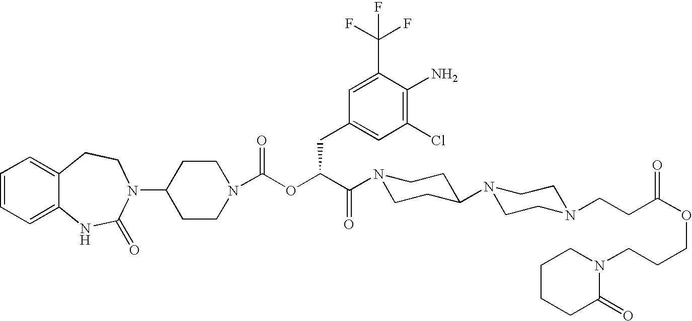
C1=CC=C2C(=C1)CCN(C1CCN(C(OC(C(N3CCC(N4CCN(CCC(OCCCN5CCCCC5=O)=O)CC4)CC3)=O)CC3=CC(Cl)=C(N)C(C(F)(F)F)=C3)=O)CC1)C(=O)N2
